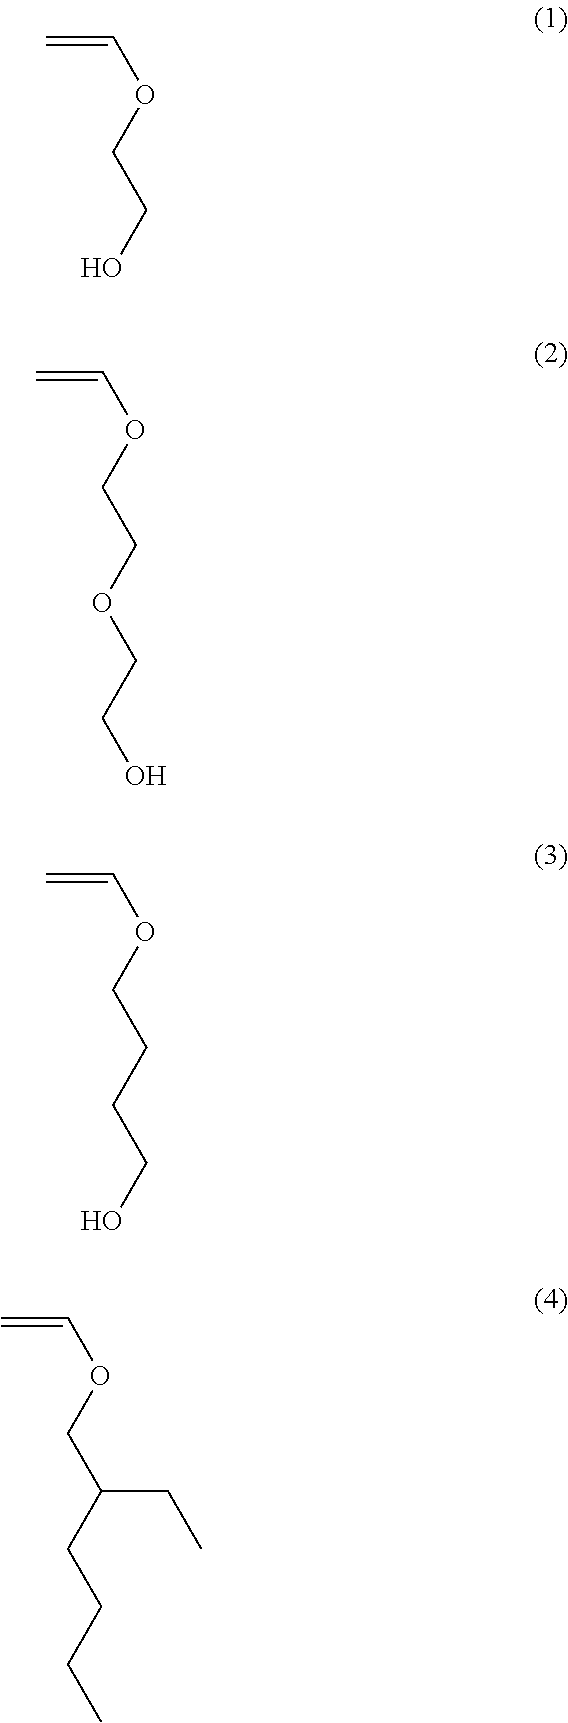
C=COCCO.C=COCCOCCO.C=COCCCCO.C=COCC(CCCC)CC
